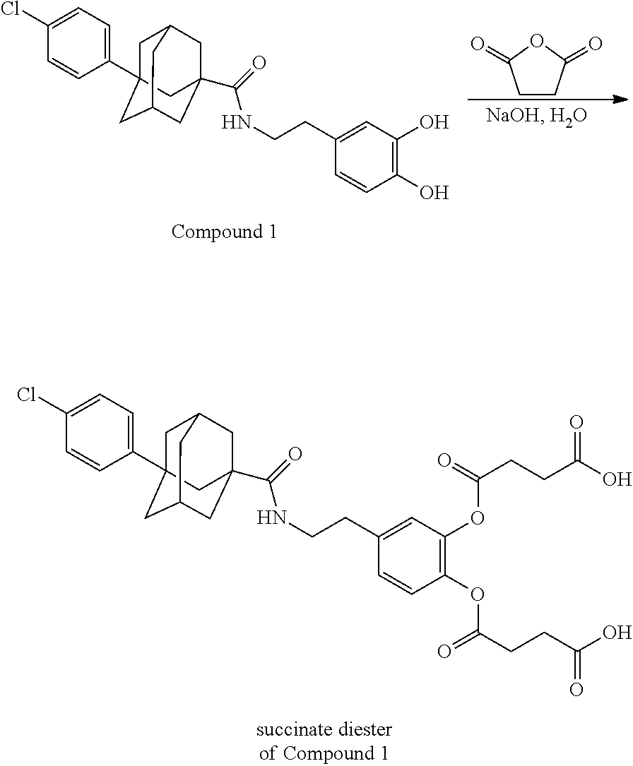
C1(OC(=O)CCC(O)=O)=C(OC(=O)CCC(O)=O)C=CC(CCNC(C23CC4CC(C5=CC=C(Cl)C=C5)(CC(C2)C4)C3)=O)=C1.C1(O)=C(O)C=CC(CCNC(C23CC4CC(C5=CC=C(Cl)C=C5)(CC(C2)C4)C3)=O)=C1.C1CC(=O)OC1=O
